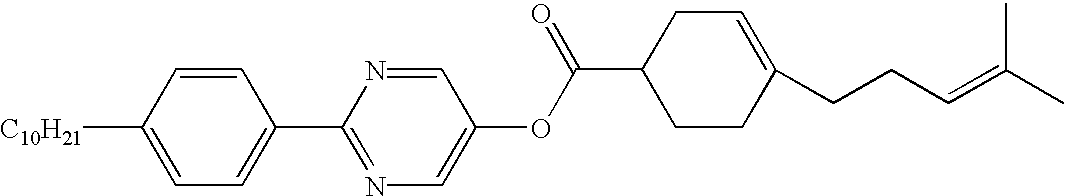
[C10H21]C1=CC=C(C2=NC=C(OC(C3CCC(CCC=C(C)C)=CC3)=O)C=N2)C=C1
